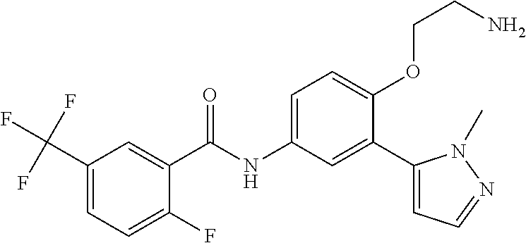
C1(C(F)(F)F)=CC=C(F)C(C(=O)NC2=CC=C(OCCN)C(C3=CC=NN3C)=C2)=C1
